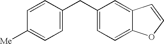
C1=CC(CC2=CC=C3C(=C2)C=CO3)=CC=C1[Me]
